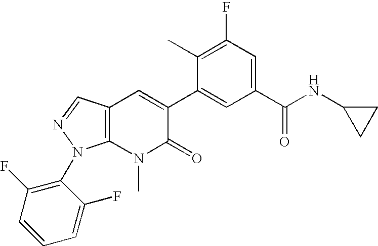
C12=C(N(C)C(=O)C(C3=CC(C(NC4CC4)=O)=CC(F)=C3C)=C1)N(C1=C(F)C=CC=C1F)N=C2
